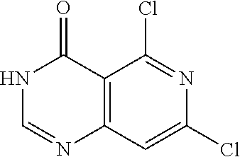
C12=C(C=C(Cl)N=C1Cl)N=CNC2=O
